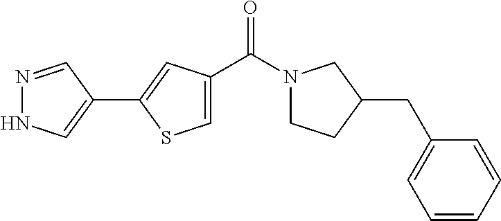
N1(C(C2=CSC(C3=CNN=C3)=C2)=O)CCC(CC2=CC=CC=C2)C1
